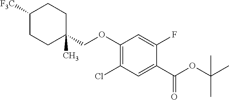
C1([F3C])CCC(C)(COC2=C(Cl)C=C(C(OC(C)(C)C)=O)C(F)=C2)CC1
